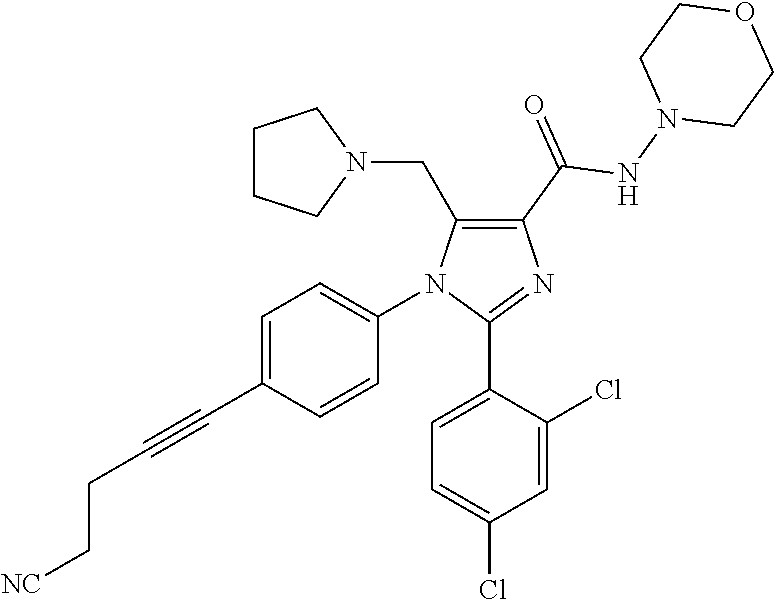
C1=C(C#CCC[NC])C=CC(N2C(CN3CCCC3)=C(C(=O)NN3CCOCC3)N=C2C2=CC=C(Cl)C=C2Cl)=C1
